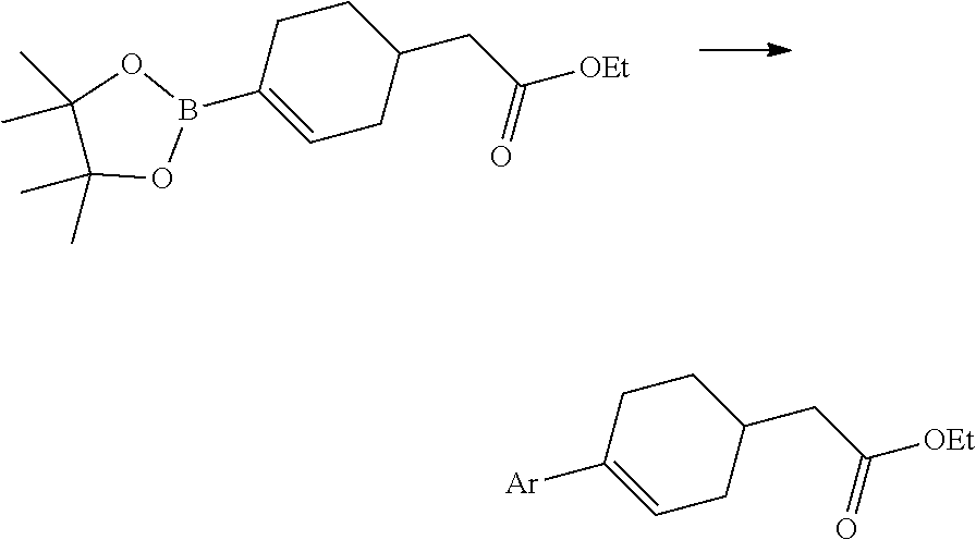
C(C1CCC(B2OC(C)(C)C(C)(C)O2)=CC1)C([OEt])=O.C(C1CCC([Ar])=CC1)C([OEt])=O
